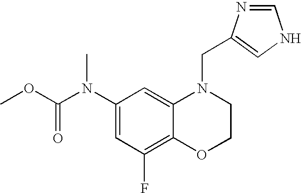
C1=C(N(C(OC)=O)C)C=C2C(=C1F)OCCN2CC1=CNC=N1
